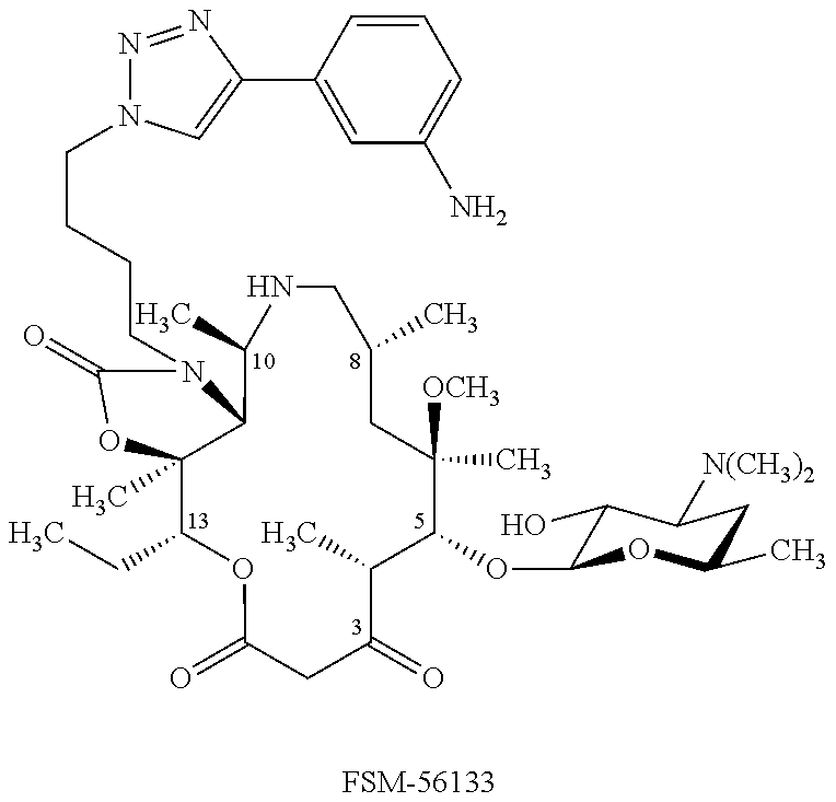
C12(C)C(CC)OC(=O)CC(=O)C(C)C(OC3C(O)C([N(CH3)2])CC(C)O3)C(C)([OCH3])CC(C)CNC(C)C1N(CCCCN1N=NC(C3=CC(N)=CC=C3)=C1)C(=O)O2.[FSM-56133]
